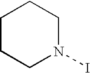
C1CCN(I)CC1
